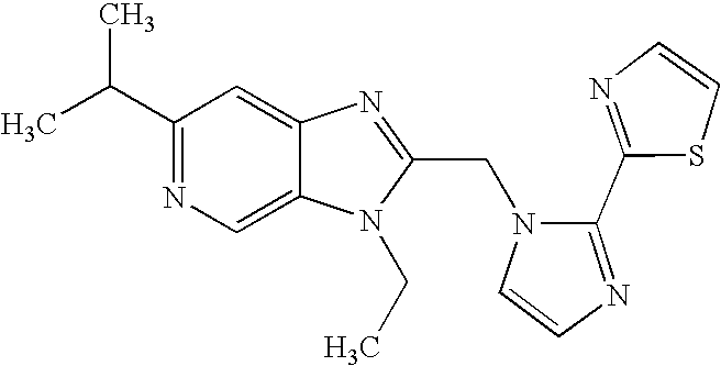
C12=CN=C(C(C)C)C=C1N=C(CN1C=CN=C1C1=NC=CS1)N2CC
